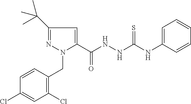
C1(Cl)=C(CN2C(C(NNC(NC3=CC=CC=C3)=S)=O)=CC(C(C)(C)C)=N2)C=CC(Cl)=C1
